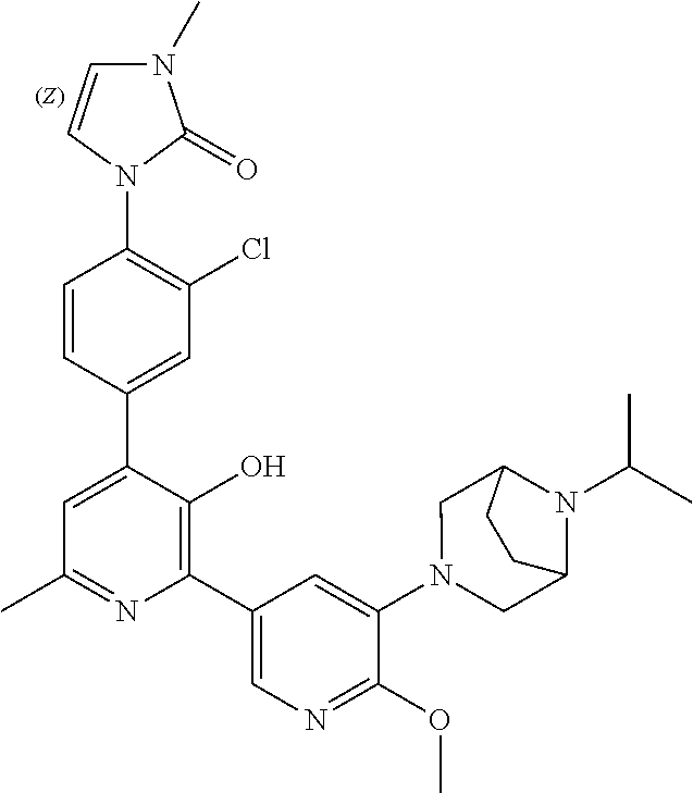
N1(C2=C(Cl)C=C(C3=CC(C)=NC(C4=CN=C(OC)C(N5CC6N(C(C)C)C(C5)CC6)=C4)=C3O)C=C2)C(=O)N(C)C=C1
